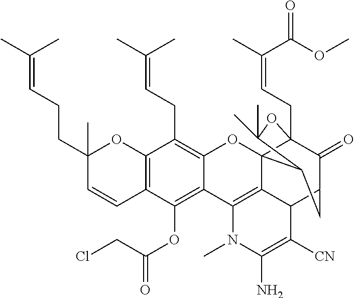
C12=C(C=CC(CCC=C(C)C)(C)O1)C(OC(CCl)=O)=C1C(=C2CC=C(C)C)OC23C4(CC=C(C)C(OC)=O)C(=O)C(CC2C(C)(C)O4)C2C3=C1N(C)C(N)=C2[CN]
